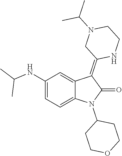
N(C1=CC=C2C(=C1)C(=C1NCCN(C(C)C)C1)C(=O)N2C1CCOCC1)C(C)C
